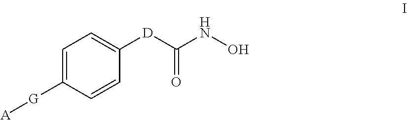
C1=C([G][A])C=CC([D]C(NO)=O)=C1
